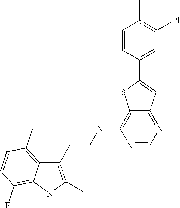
C1(CCNC2=C3C(=NC=N2)C=C(C2=CC(Cl)=C(C)C=C2)S3)=C(C)NC2=C(F)C=CC(C)=C12
